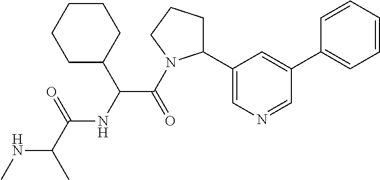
N(C(C)C(=O)NC(C(=O)N1C(C2=CN=CC(C3=CC=CC=C3)=C2)CCC1)C1CCCCC1)C
